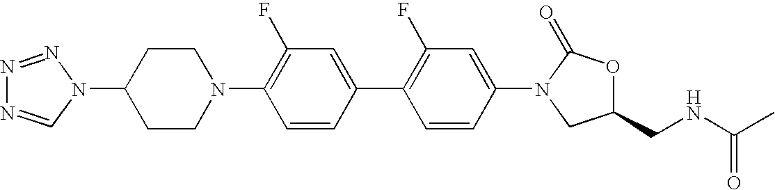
C1CN(C2=C(F)C=C(C3=C(F)C=C(N4C(=O)OC(CNC(C)=O)C4)C=C3)C=C2)CCC1N1C=NN=N1
